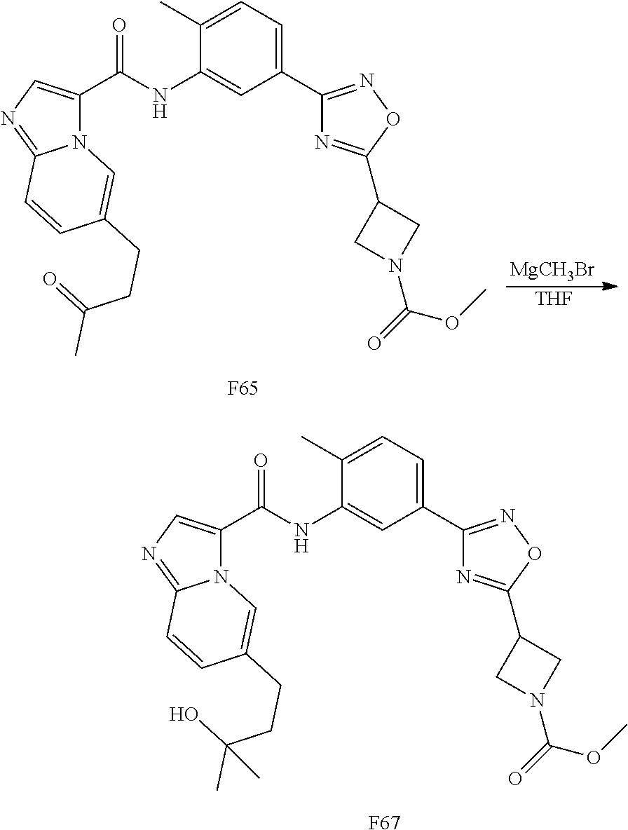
C1(C2=NOC(C3CN(C(=O)OC)C3)=N2)=CC=C(C)C(NC(=O)C2=CN=C3N2C=C(CCC(=O)C)C=C3)=C1.[MgCH3Br].[THF].[F65].C1(C2=NOC(C3CN(C(=O)OC)C3)=N2)=CC=C(C)C(NC(=O)C2=CN=C3N2C=C(CCC(O)(C)C)C=C3)=C1.[F67]
